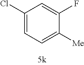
C1(Cl)=CC=C([Me])C(F)=C1
